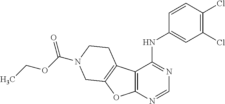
C12=C(N=CN=C1NC1=CC(Cl)=C(Cl)C=C1)OC1=C2CCN(C(=O)OCC)C1
